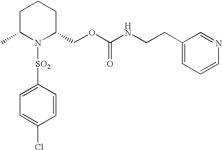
C1([SO2]N2C(COC(NCCC3=CC=CN=C3)=O)CCCC2C)=CC=C(Cl)C=C1
